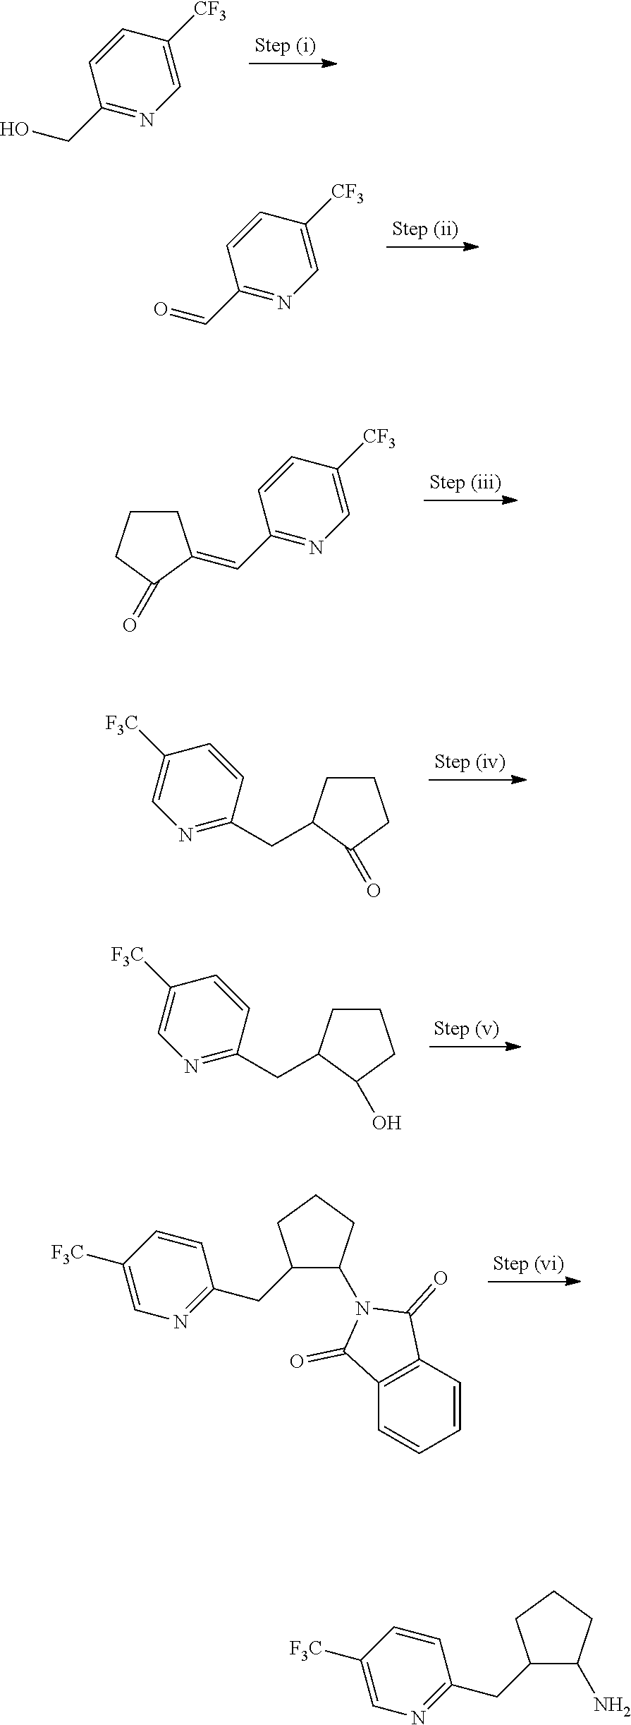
C1=C([CF3])C=CC(C=C2CCCC2=O)=N1.N1=C(CC2C(N3C(=O)C4=C(C=CC=C4)C3=O)CCC2)C=CC([F3C])=C1.C1=C([CF3])C=CC(CO)=N1.C1=C([CF3])C=CC(C=O)=N1.C1CCC(=O)C1CC1=NC=C([F3C])C=C1.C1CCC(O)C1CC1=NC=C([F3C])C=C1.N1=C(CC2C(N)CCC2)C=CC([F3C])=C1
